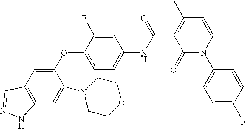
C1(OC2=CC=C(NC(C3=C(C)C=C(C)N(C4=CC=C(F)C=C4)C3=O)=O)C=C2F)=CC2=C(C=C1N1CCOCC1)NN=C2
